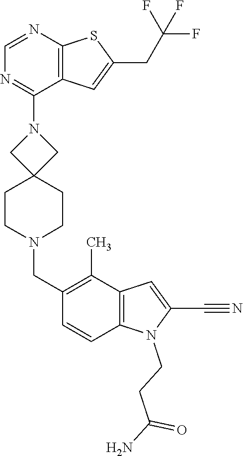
N1(C2=NC=NC3=C2C=C(CC(F)(F)F)S3)CC2(CCN(CC3=C(C)C4=C(C=C3)N(CCC(N)=O)C(C#N)=C4)CC2)C1
